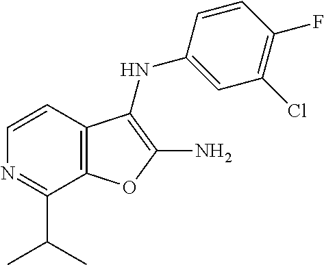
C12=C(C=CN=C1C(C)C)C(NC1=CC(Cl)=C(F)C=C1)=C(N)O2
